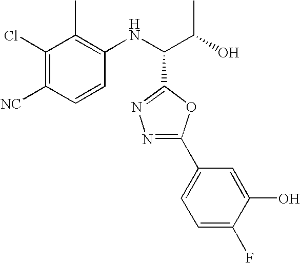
C1(Cl)=C([NC])C=CC(NC(C(O)C)C2=NN=C(C3=CC=C(F)C(O)=C3)O2)=C1C
